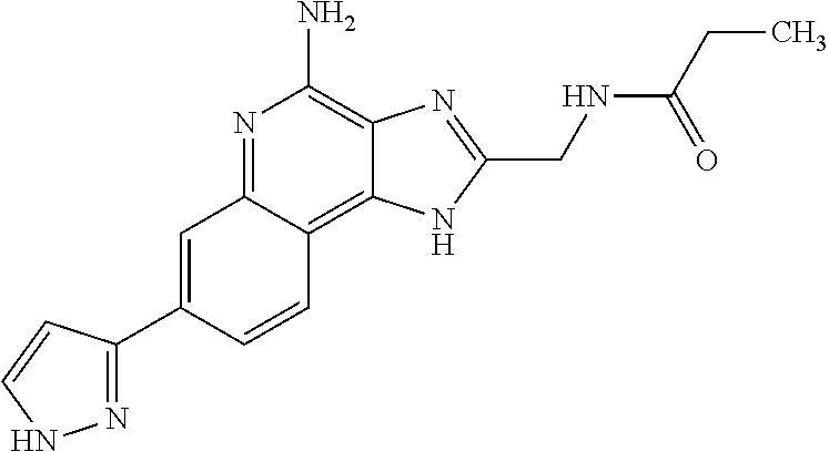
C1=C(C2=NNC=C2)C=CC2=C3C(=C(N)N=C12)N=C(CNC(CC)=O)N3
